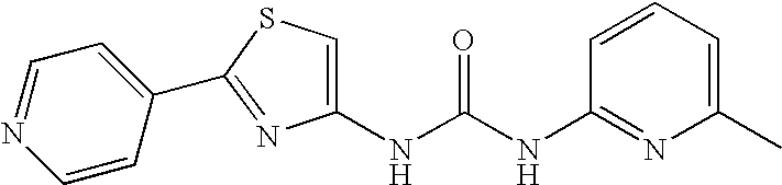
C1(NC(NC2=NC(C)=CC=C2)=O)=CSC(C2=CC=NC=C2)=N1
